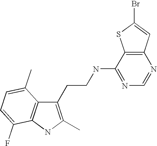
C1(CCNC2=NC=NC3=C2SC(Br)=C3)=C(C)NC2=C1C(C)=CC=C2F
